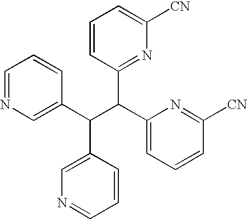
C1=NC=C(C(C(C2=CC=CC([CN])=N2)C2=NC([CN])=CC=C2)C2=CN=CC=C2)C=C1
